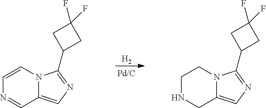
C1NCC2=CN=C(C3CC(F)(F)C3)N2C1.[H2].C1=CN2C(=CN=C2C2CC(F)(F)C2)C=N1
